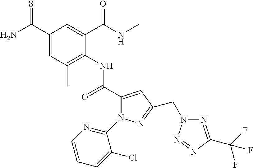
C1(C(N)=S)=CC(C)=C(NC(C2=CC(CN3N=C(C(F)(F)F)N=N3)=NN2C2=NC=CC=C2Cl)=O)C(C(NC)=O)=C1
